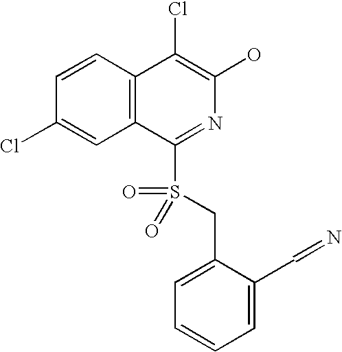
C12=C(C(Cl)=C(O)N=C1S(CC1=CC=CC=C1C=N)(=O)=O)C=CC(Cl)=C2
